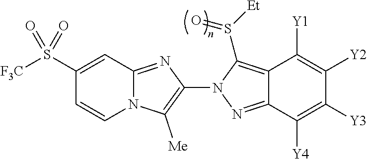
N12C(=NC(N3N=C4C(=C3S([Et])=O)C([Y1])=C([Y2])C([Y3])=C4[Y4])=C1[Me])C=C(S([F3C])(=O)=O)C=C2
